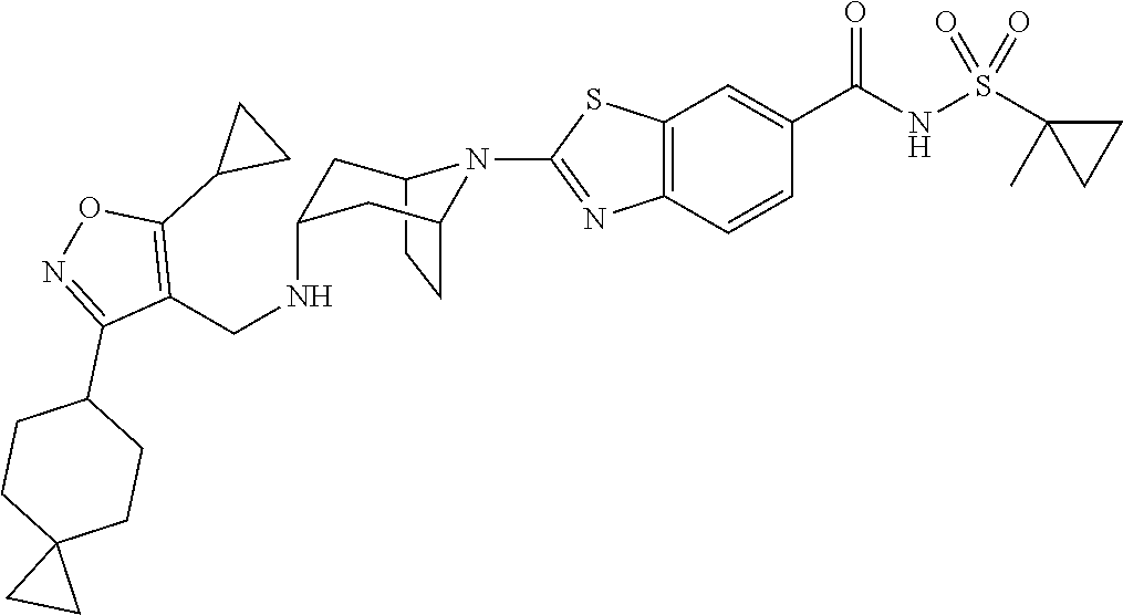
C12CCC(CC(NCC3=C(C4CC4)ON=C3C3CCC4(CC3)CC4)C1)N2C1=NC2=C(C=C(C(NS(C3(C)CC3)(=O)=O)=O)C=C2)S1
